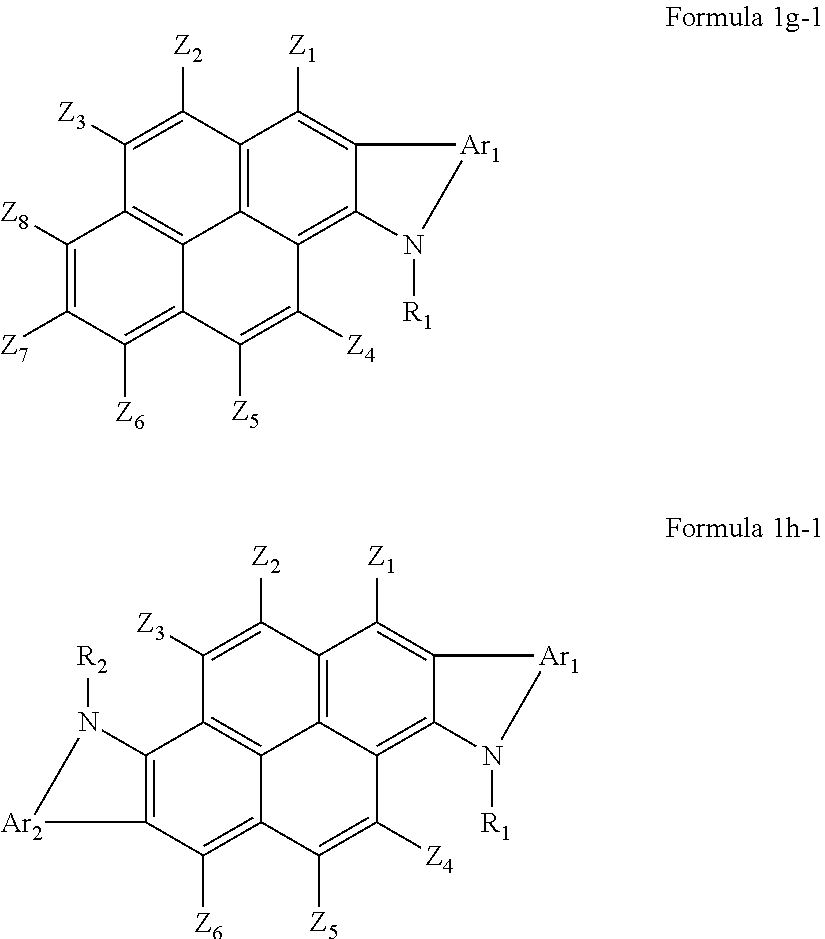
C1([Z3])=C([Z2])C2=C3C4=C1C([Z8])=C([Z7])C([Z6])=C4C([Z5])=C([Z4])C3=C1C(=C2[Z1])[Ar1]N1[R1].C1([Z3])=C([Z2])C2=C3C4=C1C1=C(C([Z6])=C4C([Z5])=C([Z4])C3=C3C(=C2[Z1])[Ar1]N3[R1])[Ar2]N1[R2]
